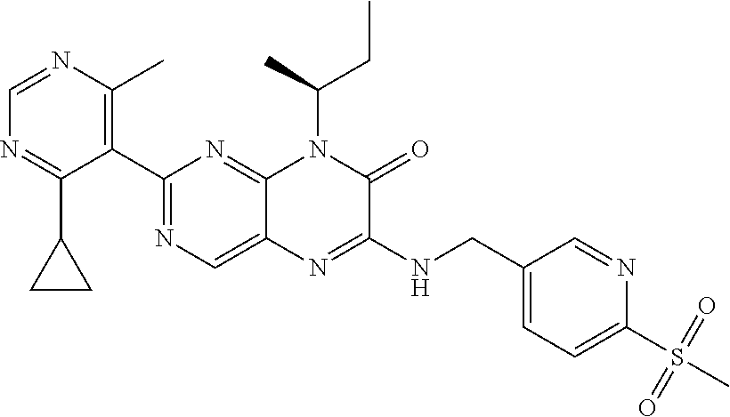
C1=NC(C)=C(C2=NC=C3C(=N2)N(C(CC)C)C(=O)C(NCC2=CC=C(S(=O)(=O)C)N=C2)=N3)C(C2CC2)=N1
